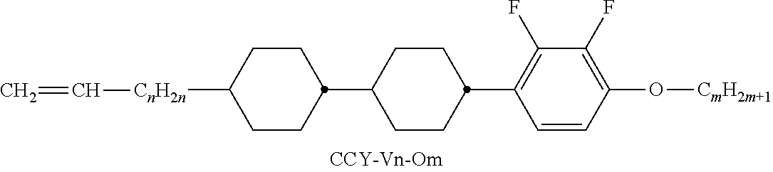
C1(F)=C(C2CCC(C3CCC([CnH2n]C=C)CC3)CC2)C=CC(O[CmH2m+1])=C1F
